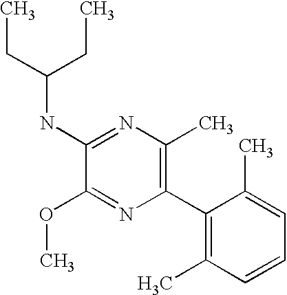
C1(NC(CC)CC)=NC(C)=C(C2=C(C)C=CC=C2C)N=C1OC
